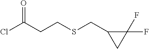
ClC(CCSCC1CC1(F)F)=O
